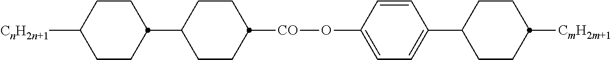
C1(C2CCC([CnH2n+1])CC2)CCC([CO]OC2=CC=C(C3CCC([CmH2m+1])CC3)C=C2)CC1
